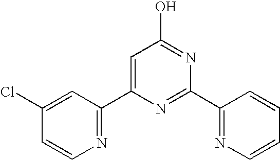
N1=C(C2=CC(O)=NC(C3=NC=CC=C3)=N2)C=C(Cl)C=C1
